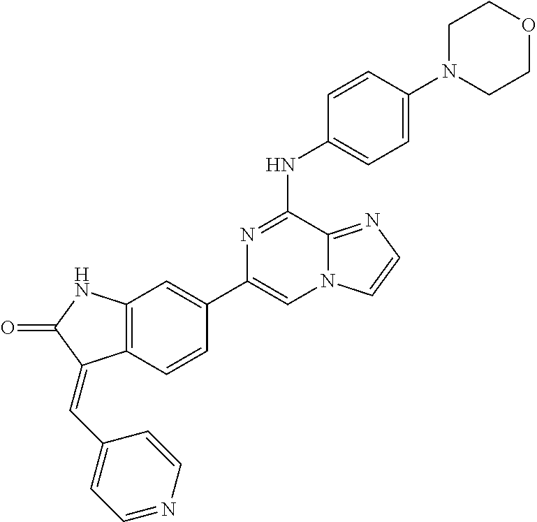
C1(C2=CC3=C(C=C2)C(=CC2=CC=NC=C2)C(=O)N3)=CN2C(=NC=C2)C(NC2=CC=C(N3CCOCC3)C=C2)=N1
